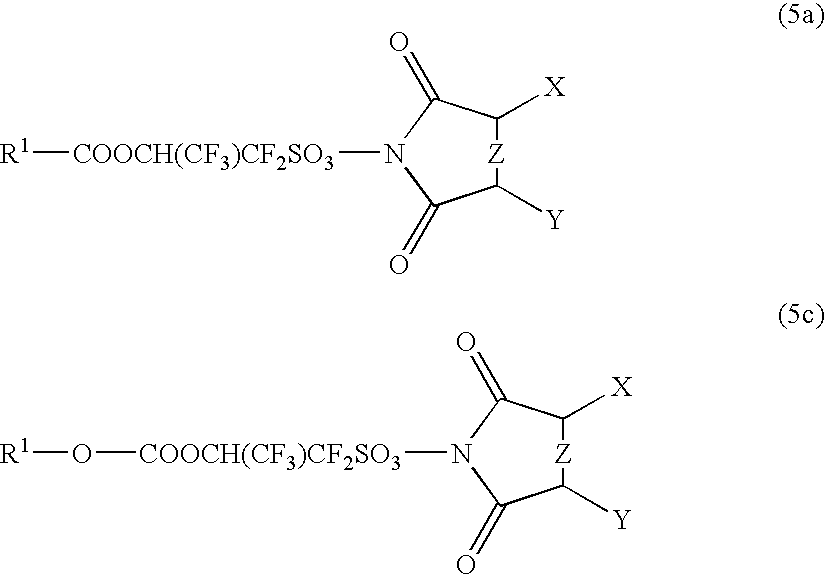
[R1][COOCH(CF3)CF2SO3]N1C(=O)C([X])[Z]C([Y])C1=O.O([COOCH(CF3)CF2SO3]N1C(=O)C([X])[Z]C([Y])C1=O)[R1]
